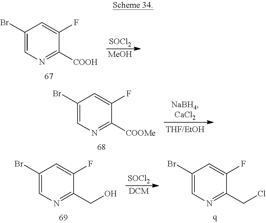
C1(Br)=CN=C([COOH])C(F)=C1.[SOCl2].[MeOH].C1(Br)=CN=C([COOMe])C(F)=C1.C1(Br)=CN=C(CO)C(F)=C1.[SOCl2].[DCM].C1(Br)=CN=C(CCl)C(F)=C1.[q]
